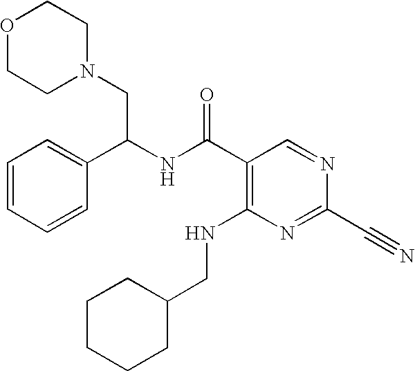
O1CCN(CC(NC(C2=C(NCC3CCCCC3)N=C(C#N)N=C2)=O)C2=CC=CC=C2)CC1
